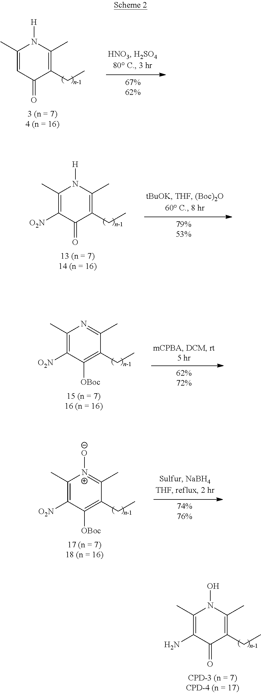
C1(C)=CC(=O)C(CC)=C(C)N1[H].C1(C)=C([O2N])C(=O)C(CC)=C(C)N1[H].C1(C)=C([O2N])C([OBoc])=C(CC)C(C)=N1.C1(C)=C([O2N])C([OBoc])=C(CC)C(C)=[N+]1[O-].C1(C)=C(N)C(=O)C(CC)=C(C)N1O
